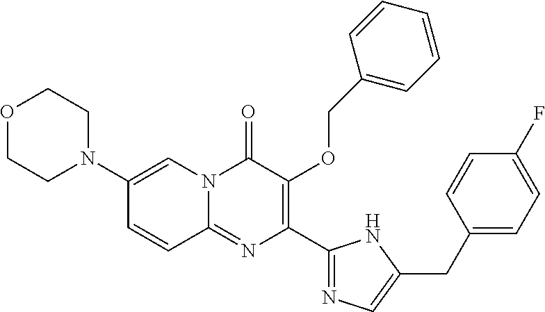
N1(C2=CN3C(=NC(C4=NC=C(CC5=CC=C(F)C=C5)N4)=C(OCC4=CC=CC=C4)C3=O)C=C2)CCOCC1
